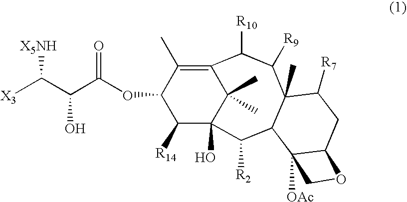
[X3]C(C(O)C(OC1C([R14])C2(O)C(C)(C)C(=C1C)C([R10])C([R9])C1(C)C(C2[R2])C2([OAc])C(CC1[R7])OC2)=O)[X5NH]
